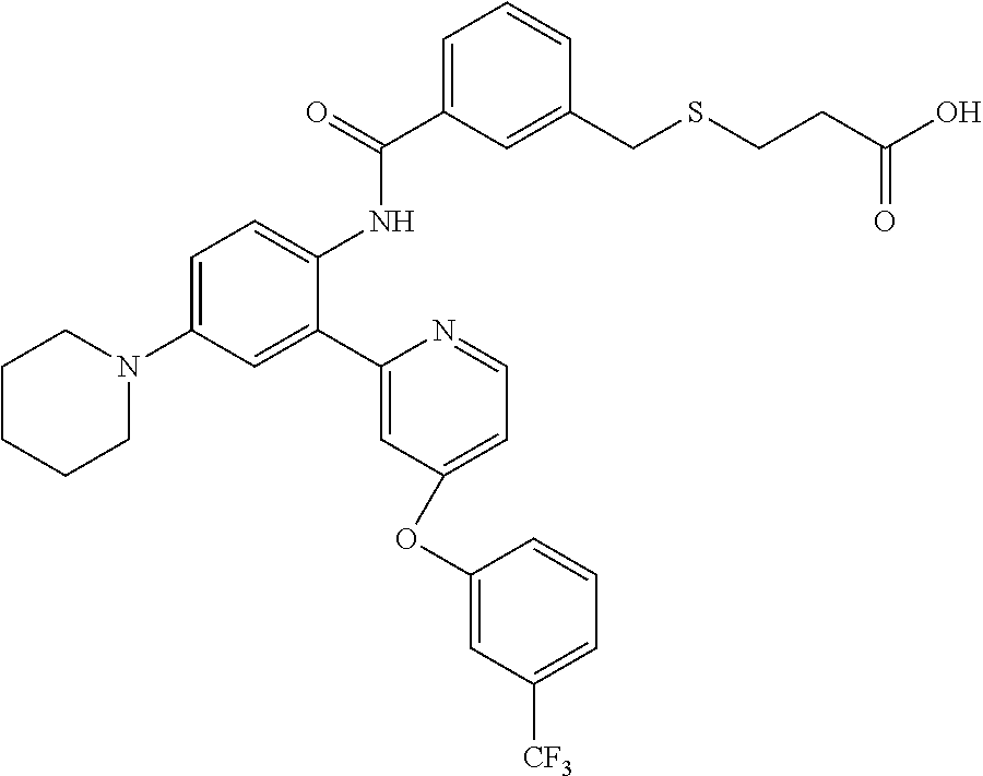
C1CCCN(C2=CC=C(NC(C3=CC=CC(CSCCC(O)=O)=C3)=O)C(C3=CC(OC4=CC([CF3])=CC=C4)=CC=N3)=C2)C1
